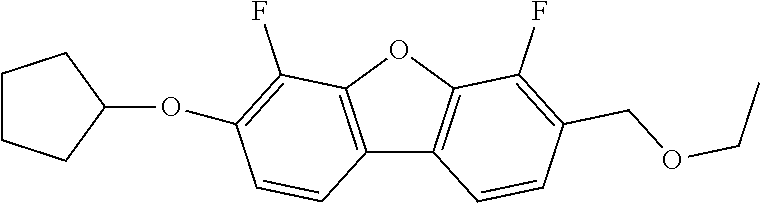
C12=C(OC3=C1C=CC(COCC)=C3F)C(F)=C(OC1CCCC1)C=C2
